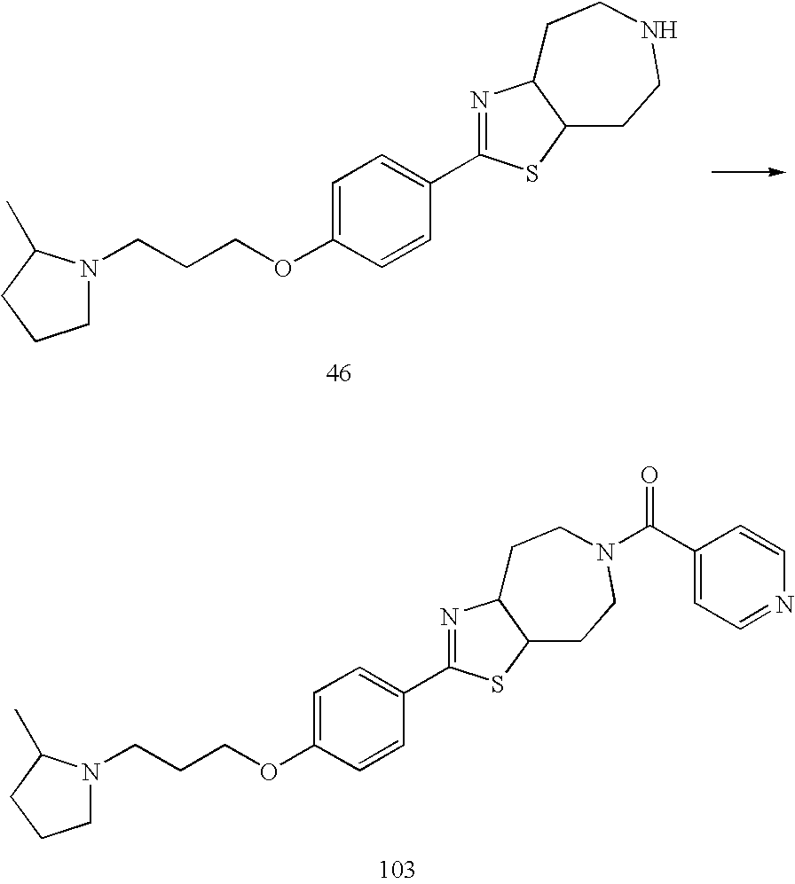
C1N(CCCOC2=CC=C(C3=NC4C(S3)CCNCC4)C=C2)C(C)CC1.C1N(CCCOC2=CC=C(C3=NC4C(S3)CCN(C(=O)C3=CC=NC=C3)CC4)C=C2)C(C)CC1
